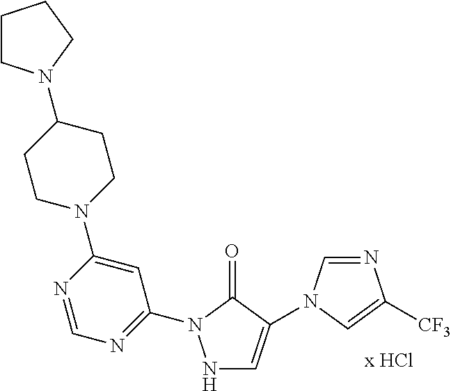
N1=CN(C2=CNN(C3=NC=NC(N4CCC(N5CCCC5)CC4)=C3)C2=O)C=C1[CF3]
